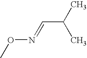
CON=CC(C)C
